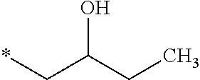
*CC(CC)O
